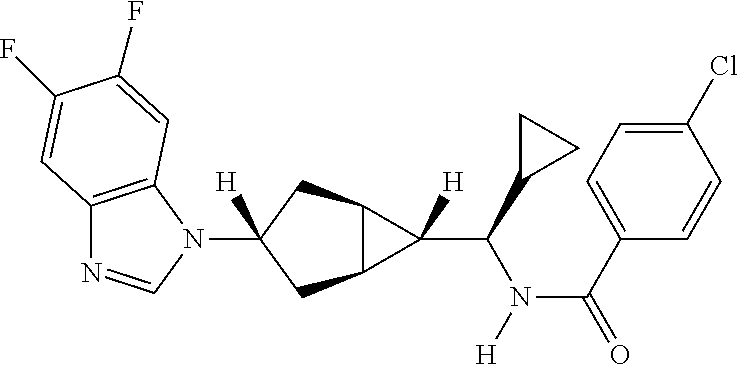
C12=C(N(C3([H])CC4C(C3)C4(C(N(C(=O)C3=CC=C(Cl)C=C3)[H])C3CC3)[H])C=N1)C=C(F)C(F)=C2
